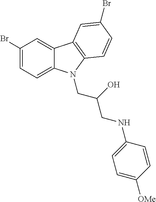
C1(Br)=CC=C2C(=C1)C1=C(N2CC(O)CNC2=CC=C([OMe])C=C2)C=CC(Br)=C1
